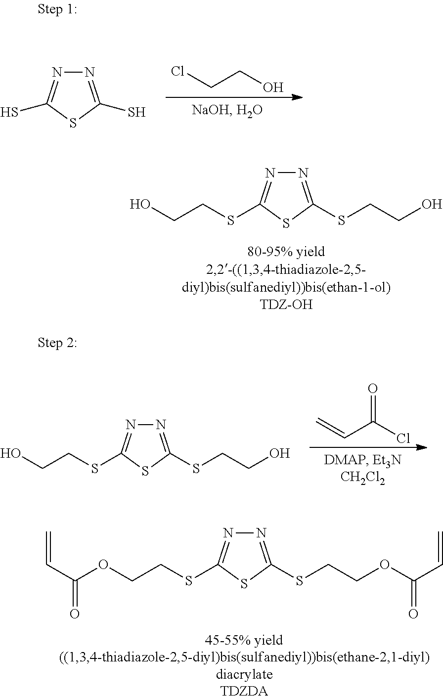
N1=C(SCCO)SC(SCCO)=N1.N1=C(SCCOC(=O)C=C)SC(SCCOC(C=C)=O)=N1.C(CO)Cl.N1=C(S)SC(S)=N1.C(C(=O)Cl)=C.N1=C(SCCO)SC(SCCO)=N1
